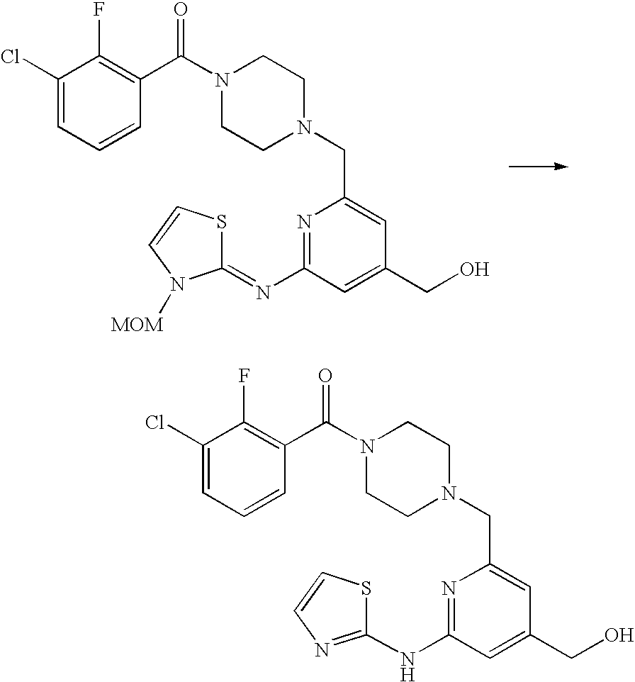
N1=C(N=C2SC=CN2[MOM])C=C(CO)C=C1CN1CCN(C(C2=C(F)C(Cl)=CC=C2)=O)CC1.N1=C(NC2=NC=CS2)C=C(CO)C=C1CN1CCN(C(C2=C(F)C(Cl)=CC=C2)=O)CC1
